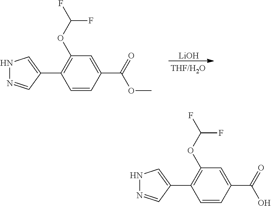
C1=CC(C(=O)OC)=CC(OC(F)F)=C1C1=CNN=C1.[LiOH].C1=CC(C(=O)O)=CC(OC(F)F)=C1C1=CNN=C1
